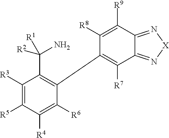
C1([R3])=C([R5])C([R4])=C([R6])C(C2=C([R7])C3=N[X]N=C3C([R9])=C2[R8])=C1C(N)([R1])[R2]
